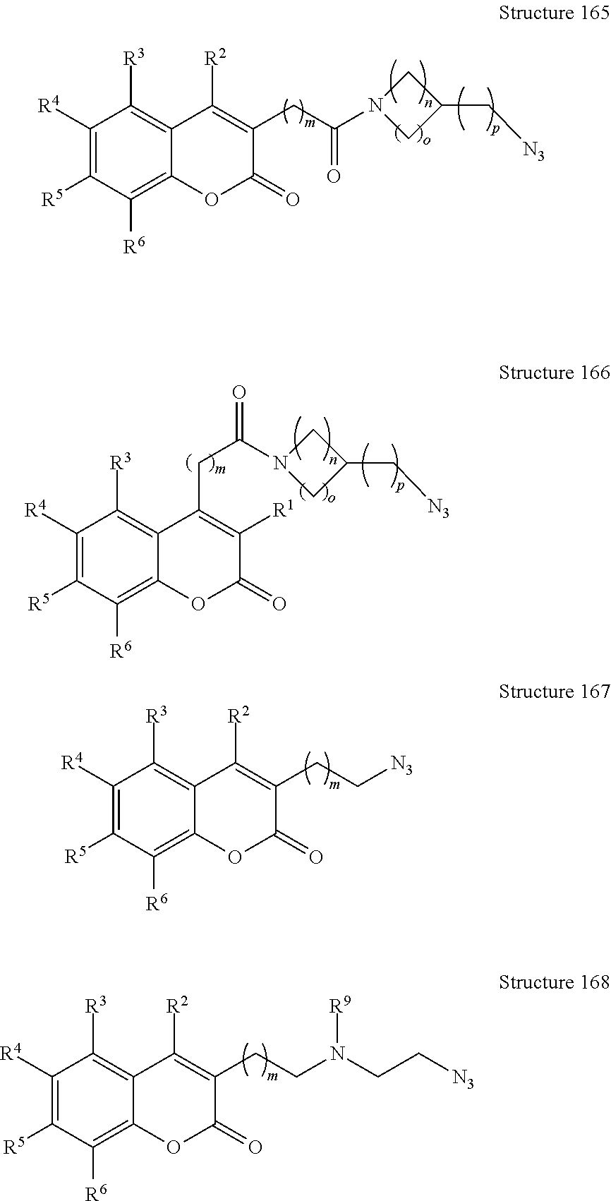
[R5]C1=C([R4])C([R3])=C2C(=C1[R6])OC(=O)C(CC[N3])=C2[R2].[R5]C1=C([R4])C([R3])=C2C(=C1[R6])OC(=O)C(CC(=O)N1CC(C[N3])C1)=C2[R2].[R5]C1=C([R4])C([R3])=C2C(=C1[R6])OC(=O)C([R1])=C2CC(N1CC(C[N3])C1)=O.[R5]C1=C([R4])C([R3])=C2C(=C1[R6])OC(=O)C(CCN(CC[N3])[R9])=C2[R2]
